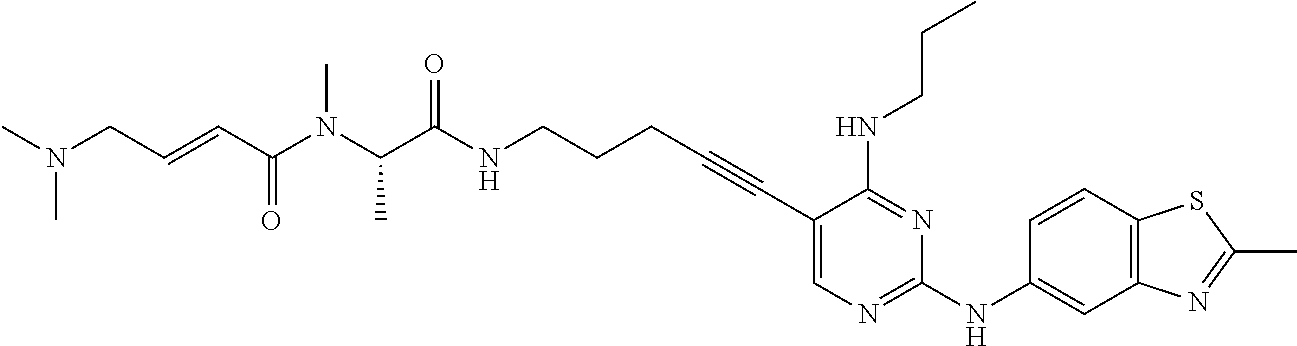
C1(C#CCCCNC(C(N(C(C=CCN(C)C)=O)C)C)=O)=CN=C(NC2=CC3=C(C=C2)SC(C)=N3)N=C1NCCC
